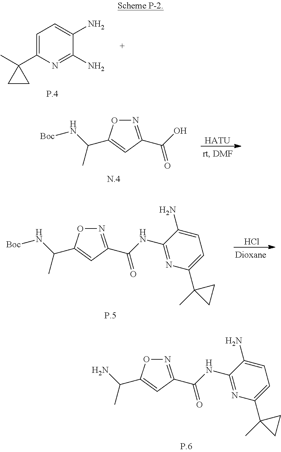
C1=C(C2(C)CC2)N=C(N)C(N)=C1.N1=C(C(O)=O)C=C(C(N[Boc])C)O1.[HATU].N1=C(C(NC2=NC(C3(C)CC3)=CC=C2N)=O)C=C(C(N[Boc])C)O1.Cl.N1=C(C(NC2=NC(C3(C)CC3)=CC=C2N)=O)C=C(C(N)C)O1
